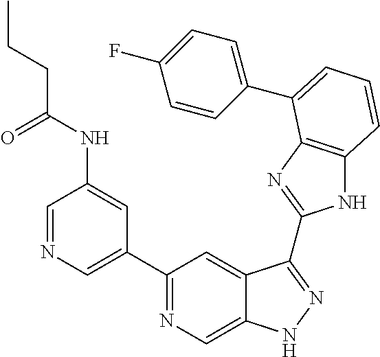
C1=NC=C(C2=NC=C3C(=C2)C(C2=NC4=C(N2)C=CC=C4C2=CC=C(F)C=C2)=NN3)C=C1NC(CCC)=O
